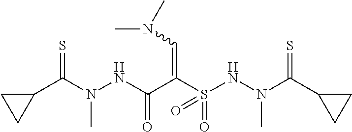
C1(C(N(NC(C(S(NN(C)C(C2CC2)=S)(=O)=O)=CN(C)C)=O)C)=S)CC1
